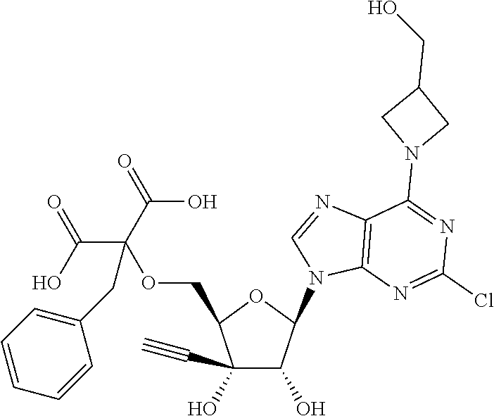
C1(C#C)(O)C(O)C(N2C=NC3=C2N=C(Cl)N=C3N2CC(CO)C2)OC1COC(CC1=CC=CC=C1)(C(=O)O)C(=O)O
